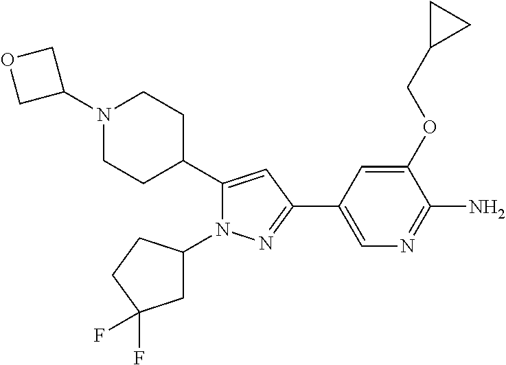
C1C(C2=CC(C3=CN=C(N)C(OCC4CC4)=C3)=NN2C2CC(F)(F)CC2)CCN(C2COC2)C1
